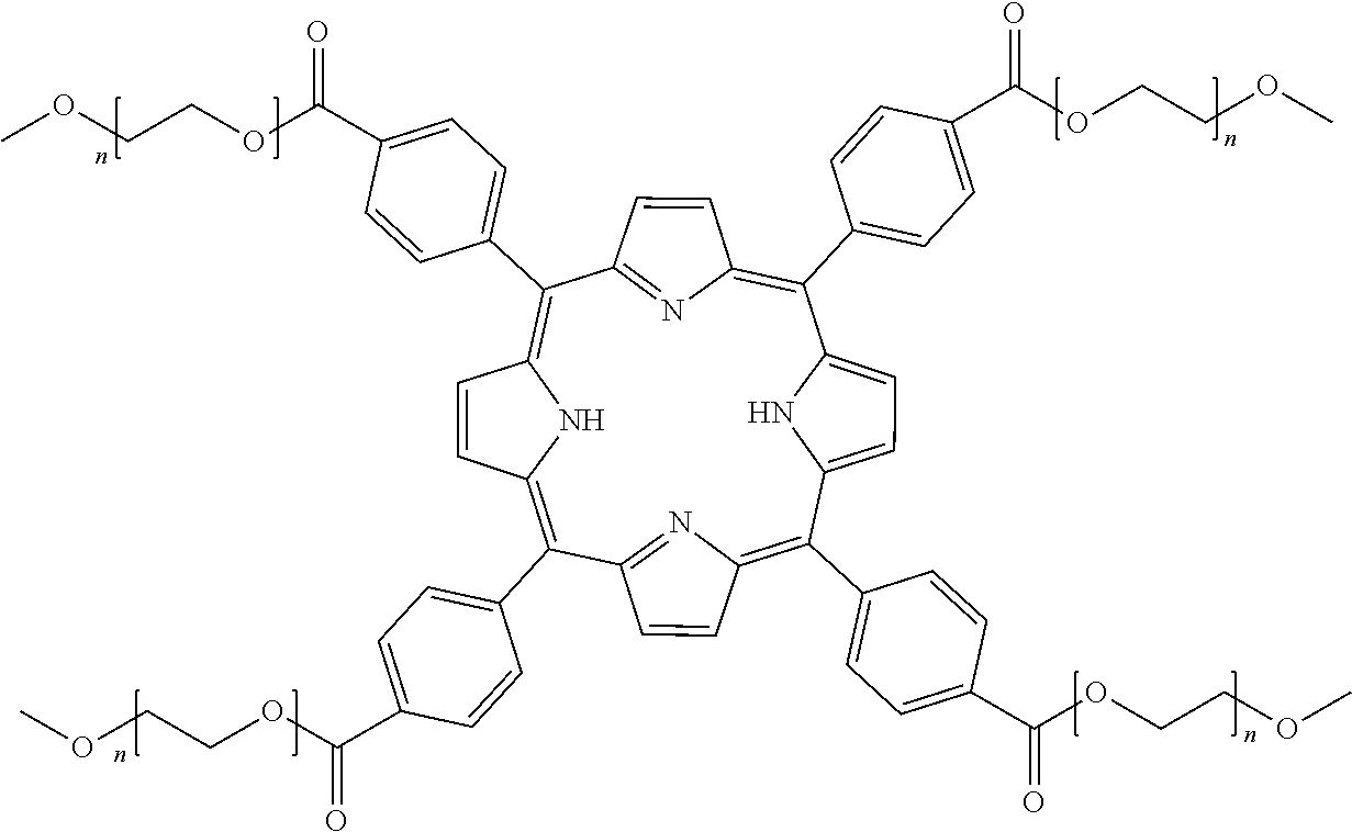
C1(C2=CC=C(C(OCCOC)=O)C=C2)=C2N=C(C(C3=CC=C(C(OCCOC)=O)C=C3)=C3NC(=C(C4=CC=C(C(OCCOC)=O)C=C4)C4=NC(=C(C5=CC=C(C(OCCOC)=O)C=C5)C5=CC=C1N5)C=C4)C=C3)C=C2
